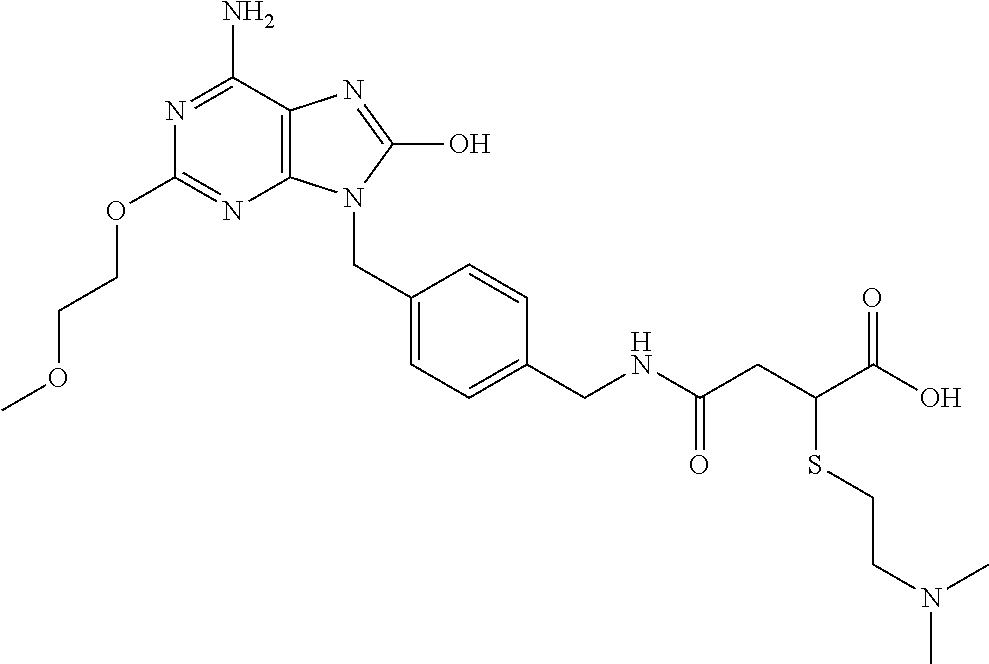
N1=C(N)C2=C(N=C1OCCOC)N(CC1=CC=C(CNC(CC(C(O)=O)SCCN(C)C)=O)C=C1)C(O)=N2
